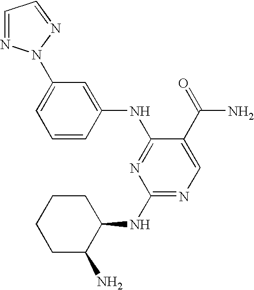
C1=CC(NC2=NC(NC3CCCCC3N)=NC=C2C(N)=O)=CC(N2N=CC=N2)=C1
